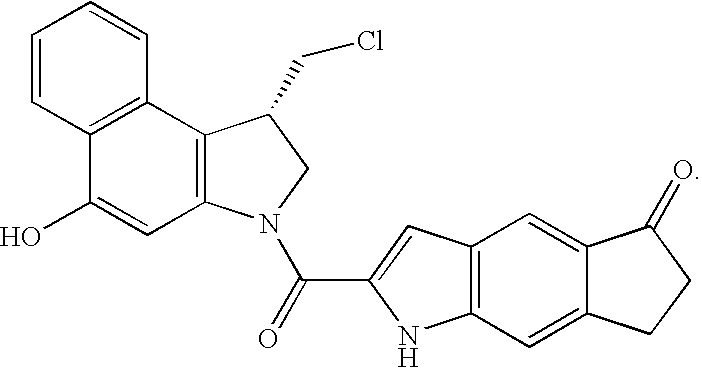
C12=C(N(C(=O)C3=CC4=C(N3)C=C3C(=C4)C(=O)CC3)CC1CCl)C=C(O)C1=C2C=CC=C1
